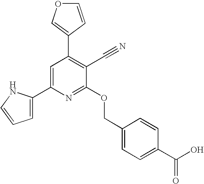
C1=CC(C2=C(C#N)C(OCC3=CC=C(C(O)=O)C=C3)=NC(C3=CC=CN3)=C2)=CO1
